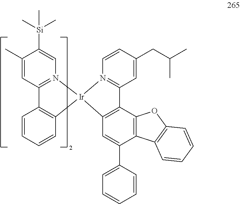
C1(C)=CC2=N(C=C1[Si](C)(C)C)[Ir]1(C3=C2C=CC=C3)N2=C(C=C(CC(C)C)C=C2)C2=C1C=C(C1=CC=CC=C1)C1=C2OC2=C1C=CC=C2
